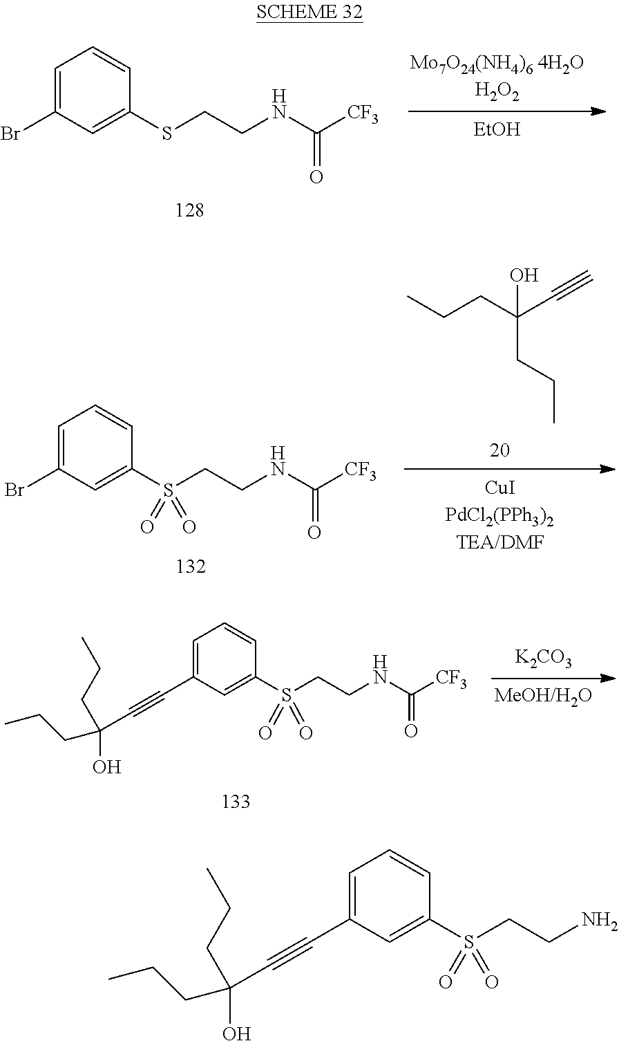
[EtOH].C1=C(Br)C=C(SCCNC([CF3])=O)C=C1.CCCC(C#C)(O)CCC.C1=C(Br)C=C(S(CCNC([CF3])=O)(=O)=O)C=C1.[K2CO3].C1=C(C#CC(O)(CCC)CCC)C=C(S(CCNC([CF3])=O)(=O)=O)C=C1.C1=C(C#CC(O)(CCC)CCC)C=C(S(CCN)(=O)=O)C=C1
